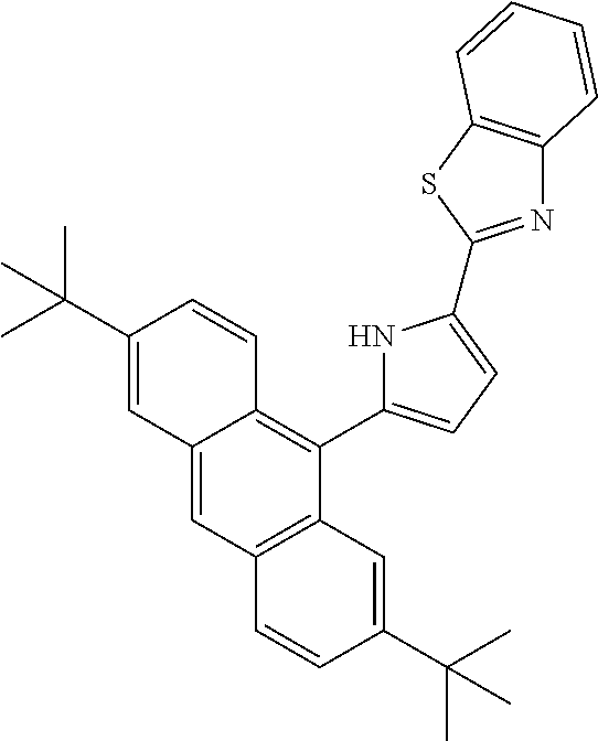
C12=CC3=C(C(C4=CC=C(C5=NC6=C(S5)C=CC=C6)N4)=C1C=CC(C(C)(C)C)=C2)C=C(C(C)(C)C)C=C3
